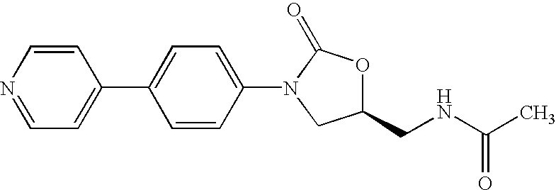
C(NC(C)=O)C1OC(=O)N(C2=CC=C(C3=CC=NC=C3)C=C2)C1
